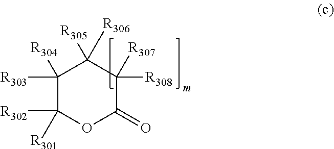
C1([R304])([R303])C([R302])([R301])OC(=O)C([R308])([R307])C1([R305])[R306]
